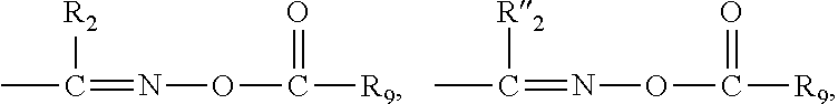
CC(=NOC([R9])=O)[R2].CC(=NOC([R9])=O)[R2]
